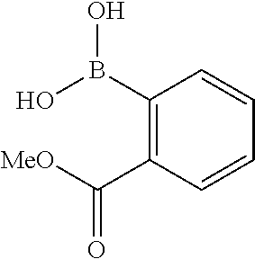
C1(B(O)O)=C(C([MeO])=O)C=CC=C1
